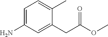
C1=C(N)C=C(CC(OC)=O)C(C)=C1
